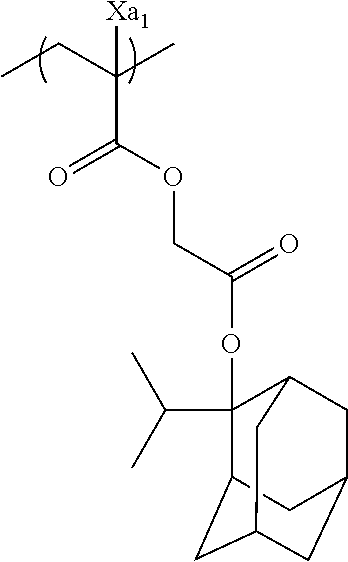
O(C(=O)C(C)(CC)[Xa1])CC(OC1(C(C)C)C2CC3CC(CC1C3)C2)=O
